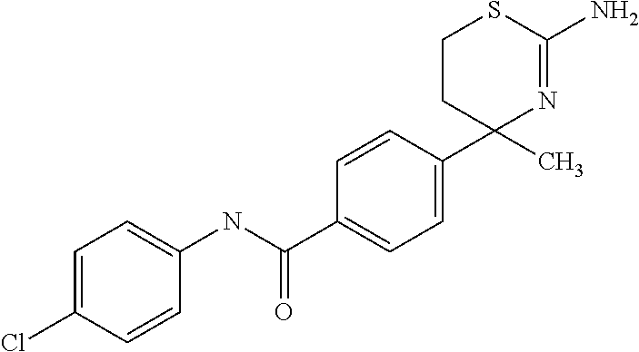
C1=CC(C2(C)N=C(N)SCC2)=CC=C1C(NC1=CC=C(Cl)C=C1)=O
